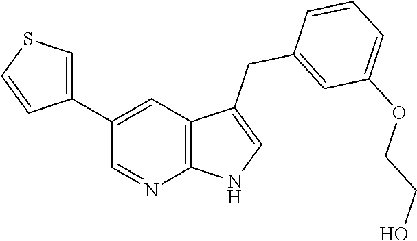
C1(C2=CSC=C2)=CC2=C(N=C1)NC=C2CC1=CC(OCCO)=CC=C1
